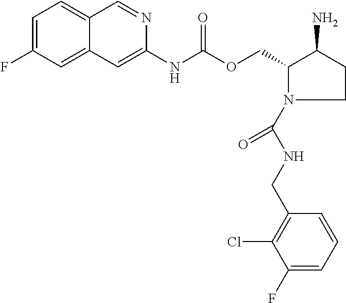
C12=CC(F)=CC=C1C=NC(NC(OCC1C(N)CCN1C(NCC1=C(Cl)C(F)=CC=C1)=O)=O)=C2
